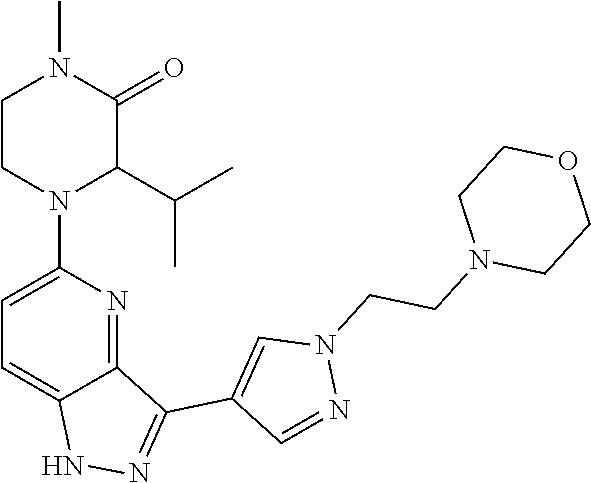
N1N=C(C2=CN(CCN3CCOCC3)N=C2)C2=NC(N3C(C(C)C)C(=O)N(C)CC3)=CC=C12
